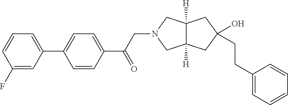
C12([H])C([H])(CC(CCC3=CC=CC=C3)(O)C1)CN(CC(C1=CC=C(C3=CC=CC(F)=C3)C=C1)=O)C2
